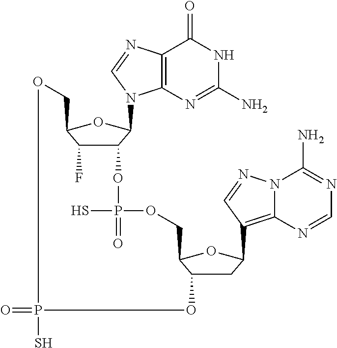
C12C(F)C(OC1N1C3=C(N=C1)C(=O)NC(N)=N3)COP(S)(=O)OC1CC(C3=C4N(C(N)=NC=N4)N=C3)OC1COP(S)(=O)O2
